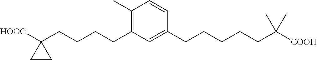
C1(C)=C(CCCCC2([HOOC])CC2)C=C(CCCCCC([COOH])(C)C)C=C1
